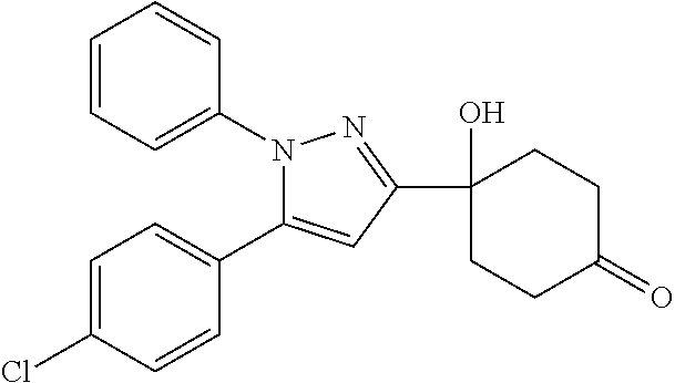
C1=C(Cl)C=CC(C2=CC(C3(O)CCC(=O)CC3)=NN2C2=CC=CC=C2)=C1
